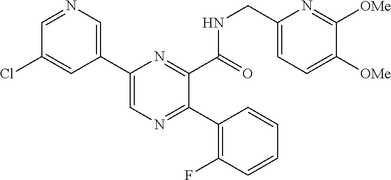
C1(C2=CN=C(C3=C(F)C=CC=C3)C(C(NCC3=CC=C([OMe])C([OMe])=N3)=O)=N2)=CN=CC(Cl)=C1
